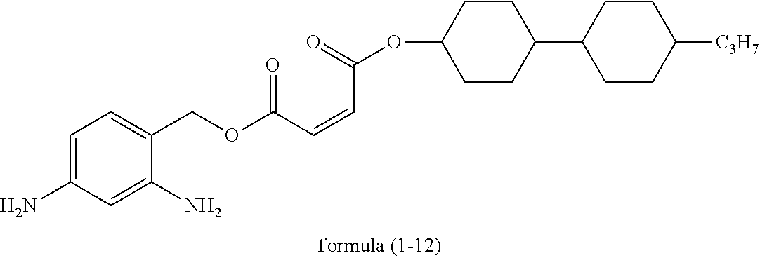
C1=C(N)C=C(N)C(COC(C=CC(OC2CCC(C3CCC([C3H7])CC3)CC2)=O)=O)=C1
